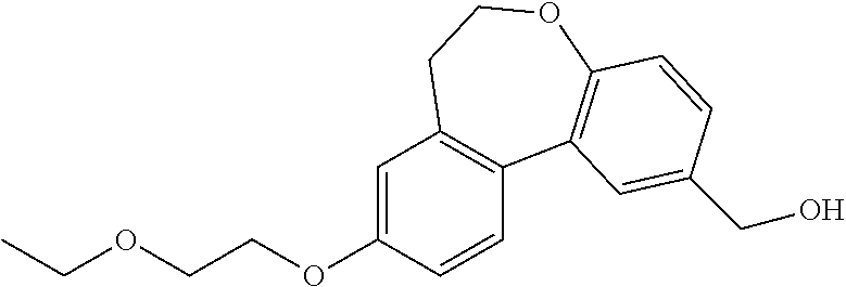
C1=C(OCCOCC)C=CC2=C1CCOC1=C2C=C(CO)C=C1
